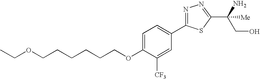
C(CCCCOC1=CC=C(C2=NN=C(C(CO)(N)[Me])S2)C=C1[CF3])COCC
